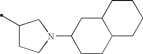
C1(C)CCN(C2CCC3C(C2)CCCC3)C1
